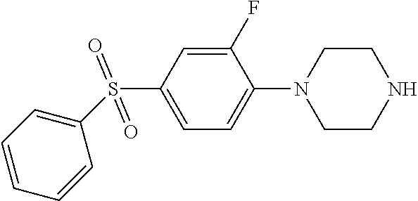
C1(F)=CC(S(C2=CC=CC=C2)(=O)=O)=CC=C1N1CCNCC1
